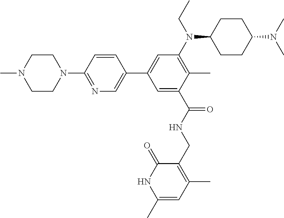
C1CN(C2=NC=C(C3=CC(N(C4CCC(N(C)C)CC4)CC)=C(C)C(C(=O)NCC4=C(C)C=C(C)NC4=O)=C3)C=C2)CCN1C
